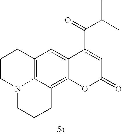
C12=C3C(=C4C(=C1)C(C(=O)C(C)C)=CC(=O)O4)CCCN3CCC2
